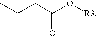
CCCC(O[R3])=O
